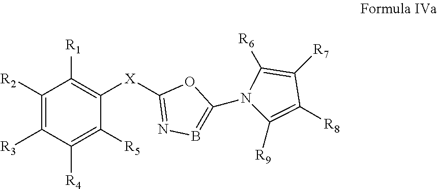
B1=C(N2C([R9])=C([R8])C([R7])=C2[R6])OC([X]C2=C([R1])C([R2])=C([R3])C([R4])=C2[R5])=N1
